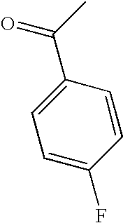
C1=C(C(C)=O)C=CC(F)=C1
